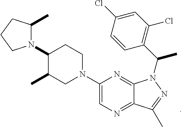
N1=C2C(=NC=C1N1CCC(N3C(C)CCC3)C(C)C1)C(C)=NN2C(C1=C(Cl)C=C(Cl)C=C1)C
